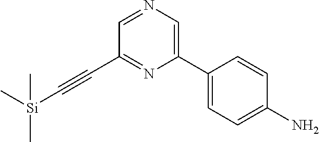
C1(C2=CN=CC(C#C[Si](C)(C)C)=N2)=CC=C(N)C=C1
